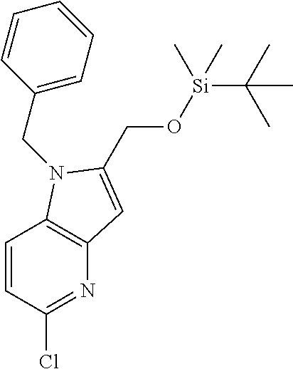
C12=C(N(CC3=CC=CC=C3)C(CO[Si](C(C)(C)C)(C)C)=C1)C=CC(Cl)=N2
